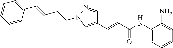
C1(C=CCCN2N=CC(C=CC(NC3=CC=CC=C3N)=O)=C2)=CC=CC=C1
